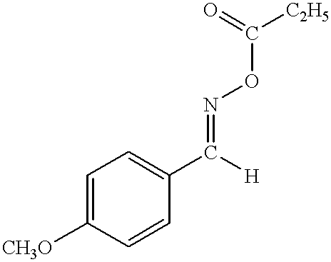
C1=CC(C([H])=NOC([C2H5])=O)=CC=C1[CH3O]
